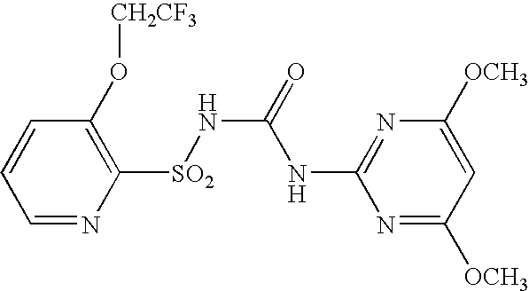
C1=NC([SO2]NC(=O)NC2=NC([OCH3])=CC([OCH3])=N2)=C(O[CH2CF3])C=C1
